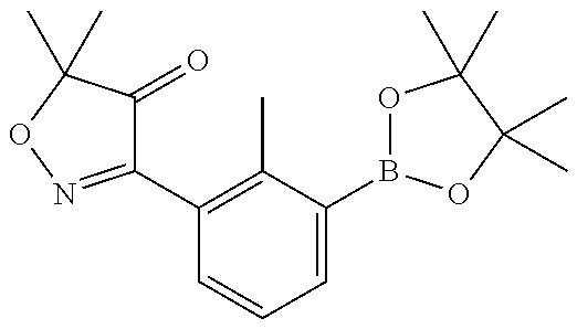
C1(C2=C(C)C(B3OC(C)(C)C(C)(C)O3)=CC=C2)=NOC(C)(C)C1=O
